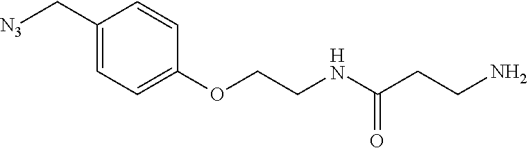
N(C(CCN)=O)CCOC1=CC=C(C[N3])C=C1
